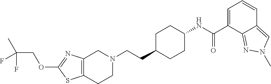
C12=C(CCN(CCC3CCC(NC(C4=CC=CC5=CN(C)N=C45)=O)CC3)C1)SC(OCC(C)(F)F)=N2
